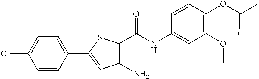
C1(N)=C(C(NC2=CC(OC)=C(OC(C)=O)C=C2)=O)SC(C2=CC=C(Cl)C=C2)=C1
